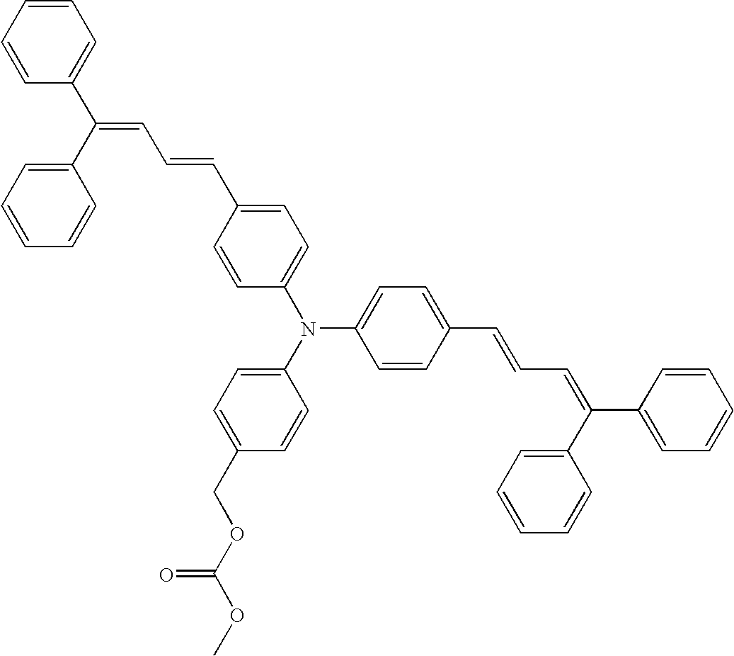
C1=CC=CC(C(C2=CC=CC=C2)=CC=CC2=CC=C(N(C3=CC=C(COC(OC)=O)C=C3)C3=CC=C(C=CC=C(C4=CC=CC=C4)C4=CC=CC=C4)C=C3)C=C2)=C1
